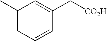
C1(C)=CC=CC(C[CO2H])=C1
